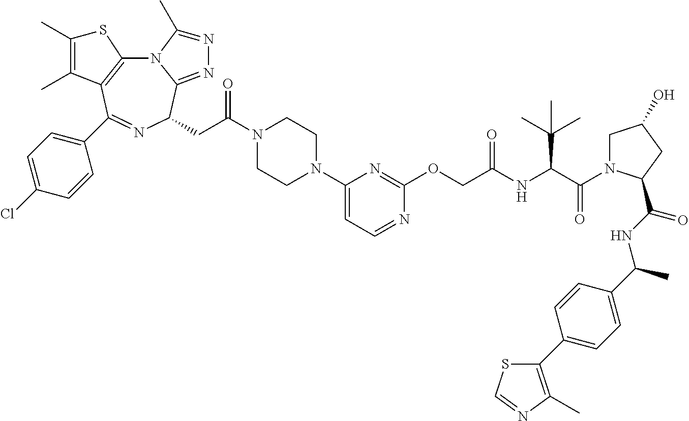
N12C3=C(C(C4=CC=C(Cl)C=C4)=NC(CC(=O)N4CCN(C5=CC=NC(OCC(NC(C(=O)N6CC(O)CC6C(NC(C6=CC=C(C7=C(C)N=CS7)C=C6)C)=O)C(C)(C)C)=O)=N5)CC4)C1=NN=C2C)C(C)=C(C)S3
